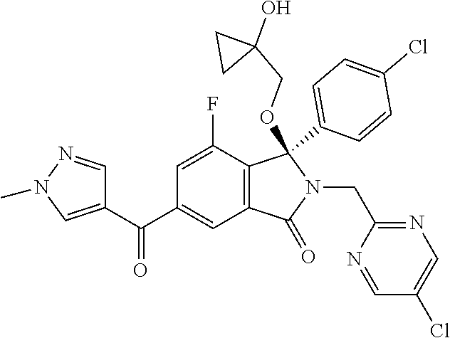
C1=C(F)C2=C(C=C1C(=O)C1=CN(C)N=C1)C(=O)N(CC1=NC=C(Cl)C=N1)C2(C1=CC=C(Cl)C=C1)OCC1(O)CC1
